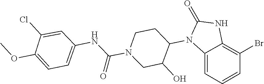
O=C1NC2=C(Br)C=CC=C2N1C1C(O)CN(C(NC2=CC=C(OC)C(Cl)=C2)=O)CC1
